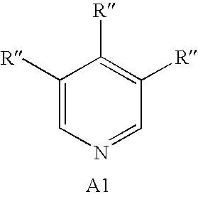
C1([R])=CN=CC([R])=C1[R]
